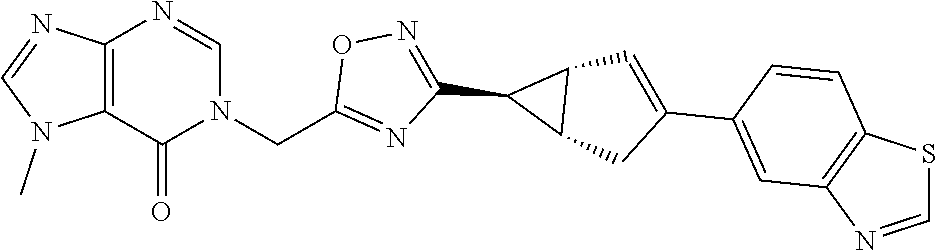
C12=C(C(=O)N(CC3=NC(C4C5C4C=C(C4=CC6=C(C=C4)SC=N6)C5)=NO3)C=N1)N(C)C=N2
